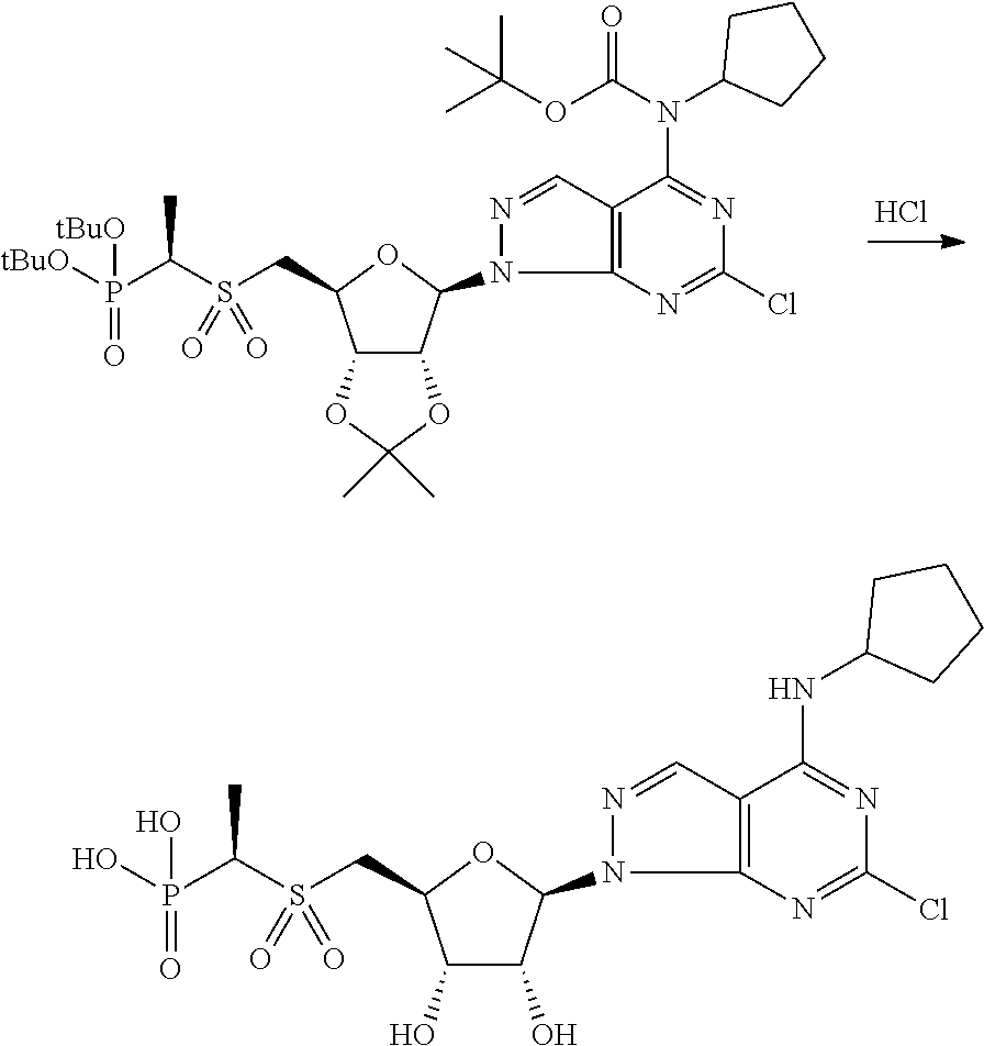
Cl.C12C(OC(C)(C)O1)C(N1C3=C(C=N1)C(N(C(OC(C)(C)C)=O)C1CCCC1)=NC(Cl)=N3)OC2CS(C(P([tBuO])([tBuO])=O)C)(=O)=O.C1(O)C(O)C(N2C3=C(C=N2)C(NC2CCCC2)=NC(Cl)=N3)OC1CS(C(P(O)(O)=O)C)(=O)=O
